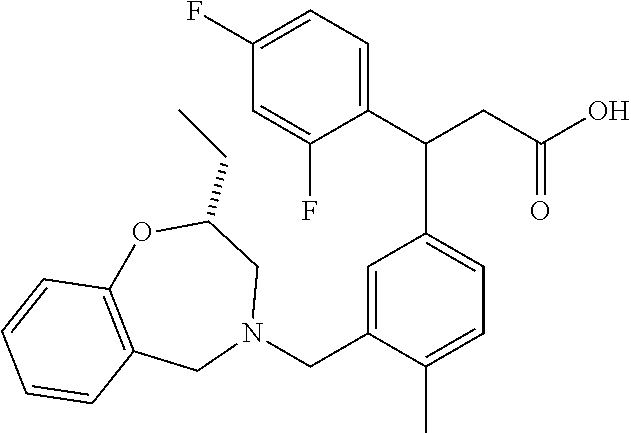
C1(F)=CC=C(C(CC(O)=O)C2=CC=C(C)C(CN3CC(CC)OC4=C(C3)C=CC=C4)=C2)C(F)=C1
